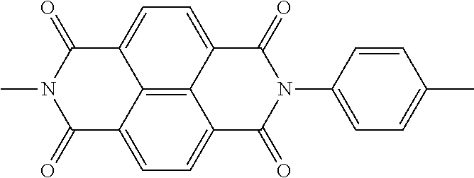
C12=CC=C3C4=C1C(=CC=C4C(=O)N(C1=CC=C(C)C=C1)C3=O)C(=O)N(C)C2=O
